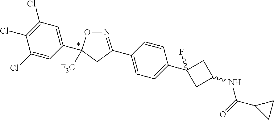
C1(Cl)=CC(C2([F3C])ON=C(C3=CC=C(C4(F)CC(NC(C5CC5)=O)C4)C=C3)C2)=CC(Cl)=C1Cl
